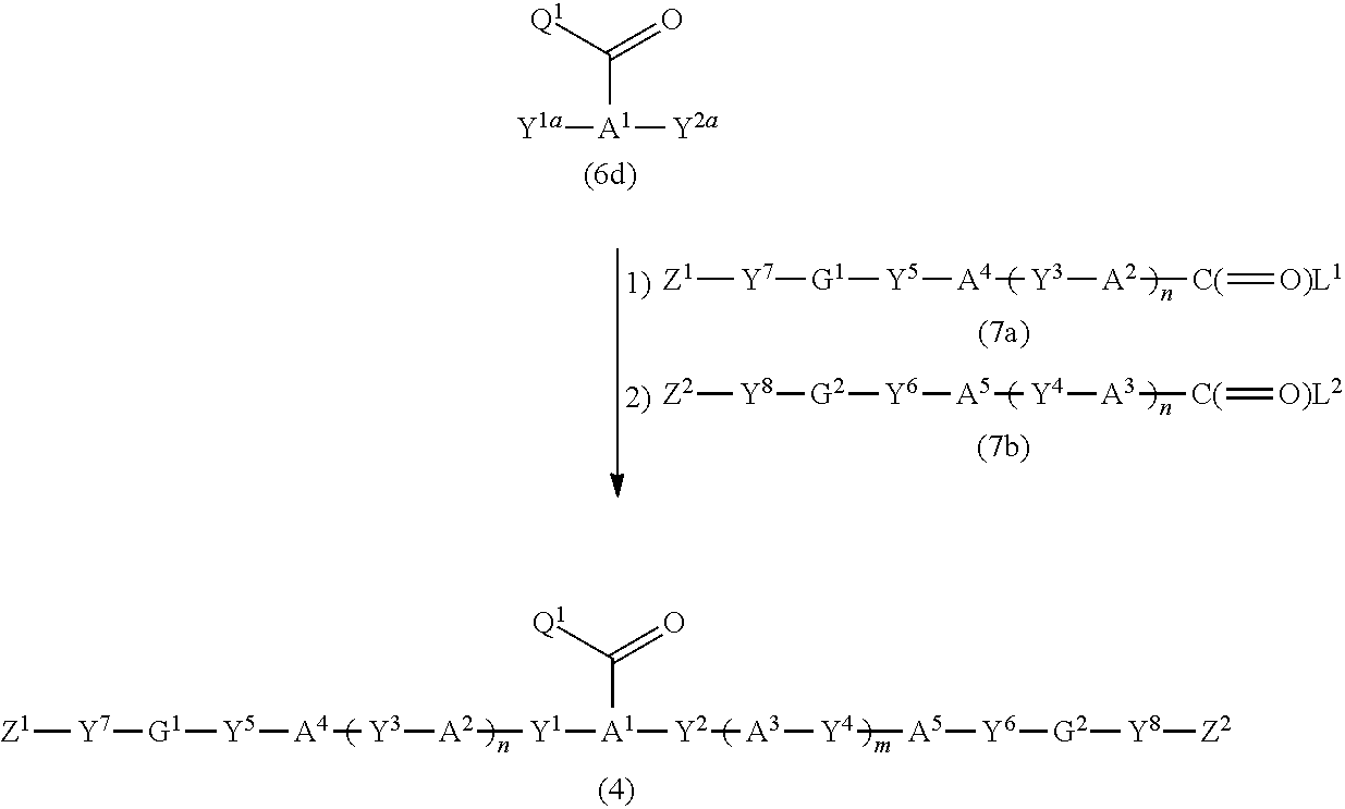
[Z1][Y7][G1][Y5][A4][Y3][A2][Y1][A1]([Y2][A3][Y4][A5][Y6][G2][Y8][Z2])C([Q1])=O.[Z2][Y8][G2][Y6][A5][Y4][A3][C(]=[O)L2].[Z1][Y7][G1][Y5][A4][Y3][A2][C(]=[O)L1].[Y1a][A1]([Y2a])C(=O)[Q1]
